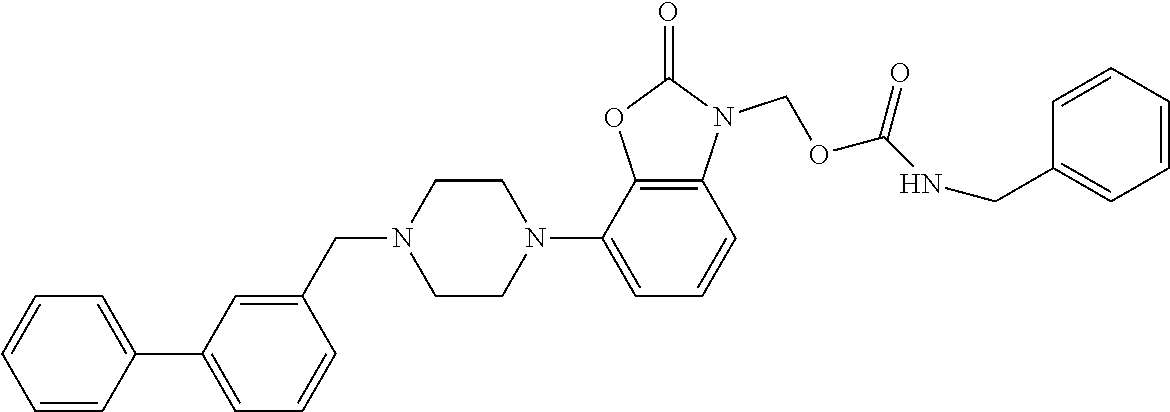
C1=CC=CC(C2=CC=CC(CN3CCN(C4=CC=CC5=C4OC(=O)N5COC(NCC4=CC=CC=C4)=O)CC3)=C2)=C1
